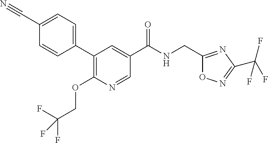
C1(C2=CC=C(C#N)C=C2)=C(OCC(F)(F)F)N=CC(C(NCC2=NC(C(F)(F)F)=NO2)=O)=C1
